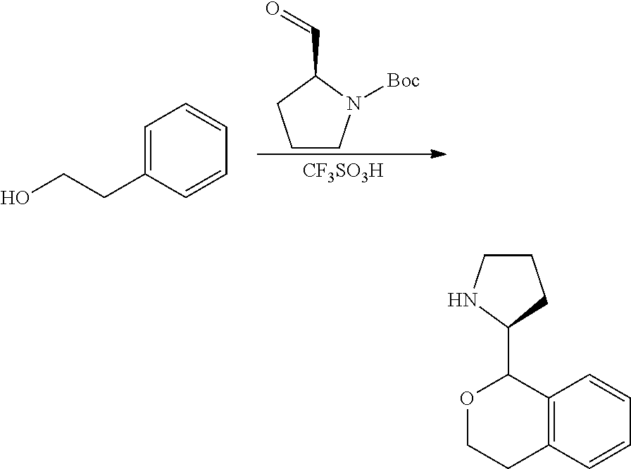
C1CN([Boc])C(C=O)C1.[CF3SO3H].C1=C(CCO)C=CC=C1.C12=C(C=CC=C1)CCOC2C1CCCN1
